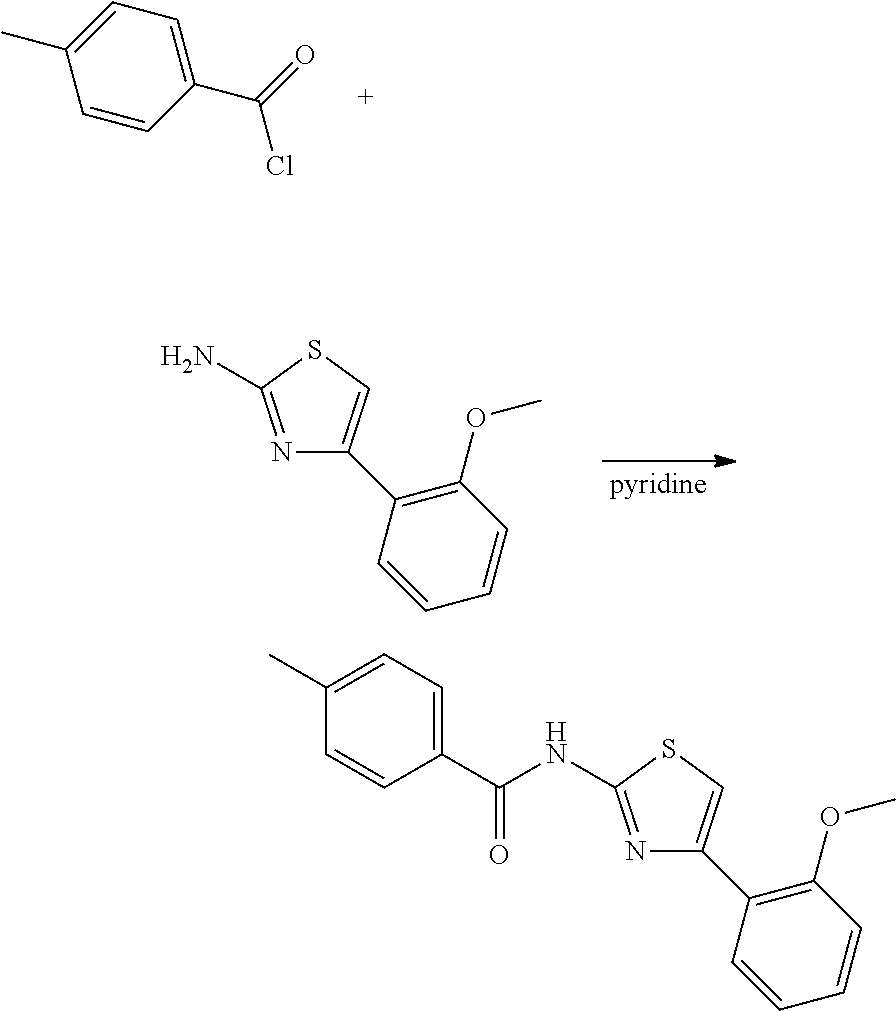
CC1=CC=C(C(=O)Cl)C=C1.N1=C(N)SC=C1C1=C(OC)C=CC=C1.N1=C(NC(C2=CC=C(C)C=C2)=O)SC=C1C1=C(OC)C=CC=C1
